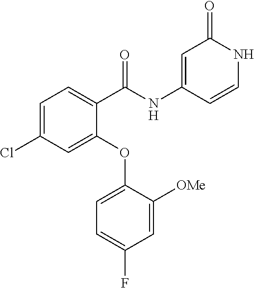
C1=C(Cl)C=C(OC2=CC=C(F)C=C2[OMe])C(C(NC2=CC(=O)NC=C2)=O)=C1
